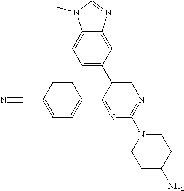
C1=C(C#N)C=CC(C2=NC(N3CCC(N)CC3)=NC=C2C2=CC=C3C(=C2)N=CN3C)=C1
